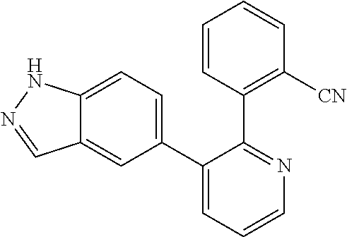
C12=CC=C(C3=CC=CN=C3C3=C([CN])C=CC=C3)C=C1C=NN2
